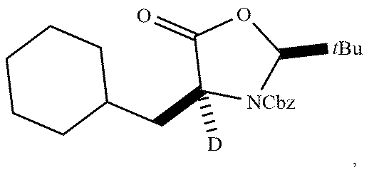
C1(=O)C(CC2CCCCC2)([D])[NCbz]C([tBu])O1
